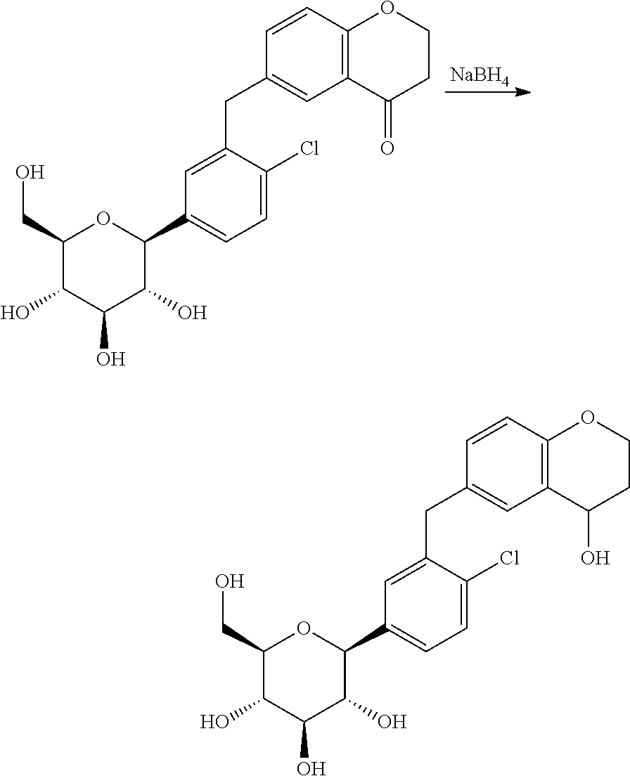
[NaBH4].C1=C(CC2=CC3=C(C=C2)OCCC3=O)C(Cl)=CC=C1C1OC(CO)C(O)C(O)C1O.C1=C(CC2=CC3=C(C=C2)OCCC3O)C(Cl)=CC=C1C1OC(CO)C(O)C(O)C1O
